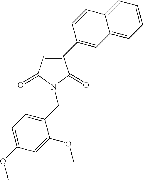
C1(C2=CC3=CC=CC=C3C=C2)=CC(=O)N(CC2=CC=C(OC)C=C2OC)C1=O
